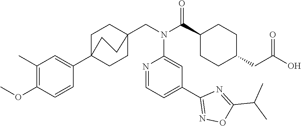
C1(C(N(CC23CCC(C4=CC(C)=C(OC)C=C4)(CC2)CC3)C2=CC(C3=NOC(C(C)C)=N3)=CC=N2)=O)CCC(CC(O)=O)CC1
